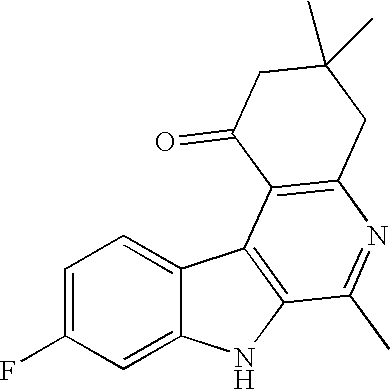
C1=C(F)C=C2C(=C1)C1=C(N2)C(C)=NC2=C1C(=O)CC(C)(C)C2
